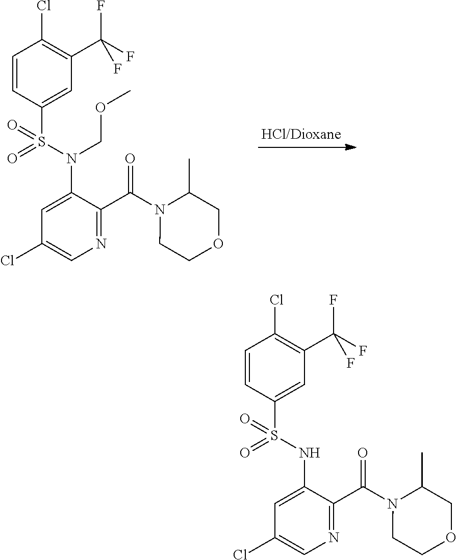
C1(N(S(=O)(C2=CC(C(F)(F)F)=C(Cl)C=C2)=O)COC)=CC(Cl)=CN=C1C(N1CCOCC1C)=O.C1(NS(=O)(C2=CC(C(F)(F)F)=C(Cl)C=C2)=O)=CC(Cl)=CN=C1C(N1CCOCC1C)=O
